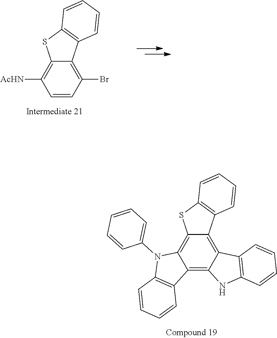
C12=C3C(=C4C(=C1N(C1=CC=CC=C1)C1=C2C=CC=C1)SC1=C4C=CC=C1)C1=C(N3)C=CC=C1.C1=CC(Br)=C2C(=C1[AcHN])SC1=C2C=CC=C1
